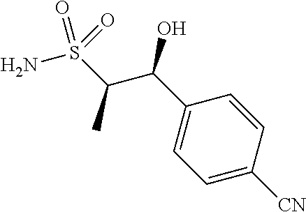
C1=C([CN])C=CC(C(C(C)S(N)(=O)=O)O)=C1
